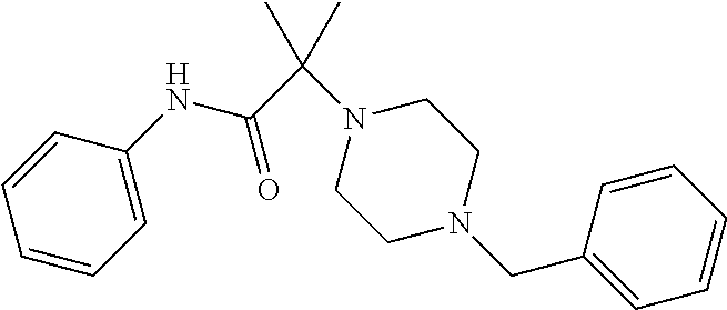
C(=O)(C(N1CCN(CC2=CC=CC=C2)CC1)(C)C)NC1=CC=CC=C1
